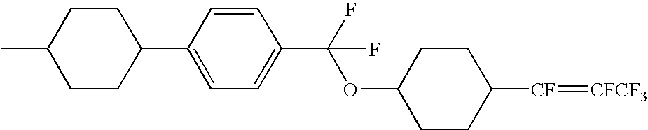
O(C(C1=CC=C(C2CCC(C)CC2)C=C1)(F)F)C1CCC([CF]=[CFCF3])CC1
